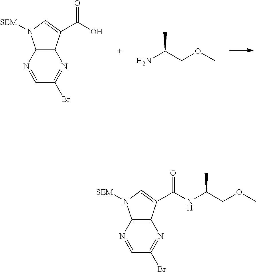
C12=C(C(C(O)=O)=CN1[SEM])N=C(Br)C=N2.NC(COC)C.C12=C(C(C(=O)NC(COC)C)=CN1[SEM])N=C(Br)C=N2
